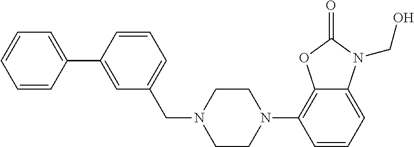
C1=CC(C2=CC(CN3CCN(C4=C5C(=CC=C4)N(CO)C(=O)O5)CC3)=CC=C2)=CC=C1
